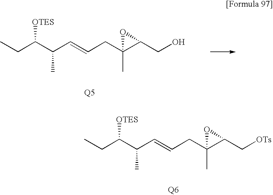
CCC(C(C=CCC1(C)C(C[OTs])O1)C)[OTES].[Q6].[Q5].CCC(C(C=CCC1(C)C(CO)O1)C)[OTES]
